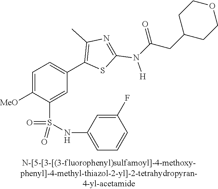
C1=C([MeO])C(S(NC2=CC=CC(F)=C2)(=O)=O)=CC(C2=C(C)N=C(N([H])C(CC3CCOCC3)=O)S2)=C1
